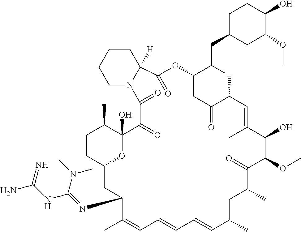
CC1C2(O)C(=O)C(=O)N3CCCCC3([H])C(=O)OC(C(CC3CC(OC)C(O)CC3)C)CC(=O)C(C)C=C(C)C(O)C(OC)C(=O)C(C)CC(C)C=CC=CC=C(C)C(N=C(NC(N)=N)N(C)C)CC(O2)CC1
